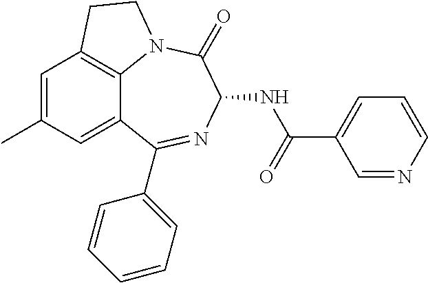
C1=C(C)C=C2C3=C1CCN3C(=O)C(NC(=O)C1=CC=CN=C1)N=C2C1=CC=CC=C1
